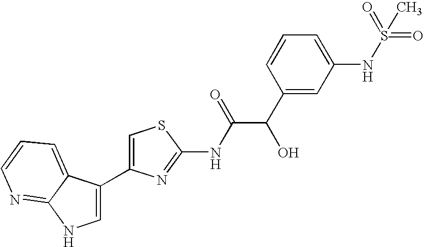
C1=C(C2=CNC3=NC=CC=C23)N=C(NC(=O)C(C2=CC(NS(=O)(=O)C)=CC=C2)O)S1
